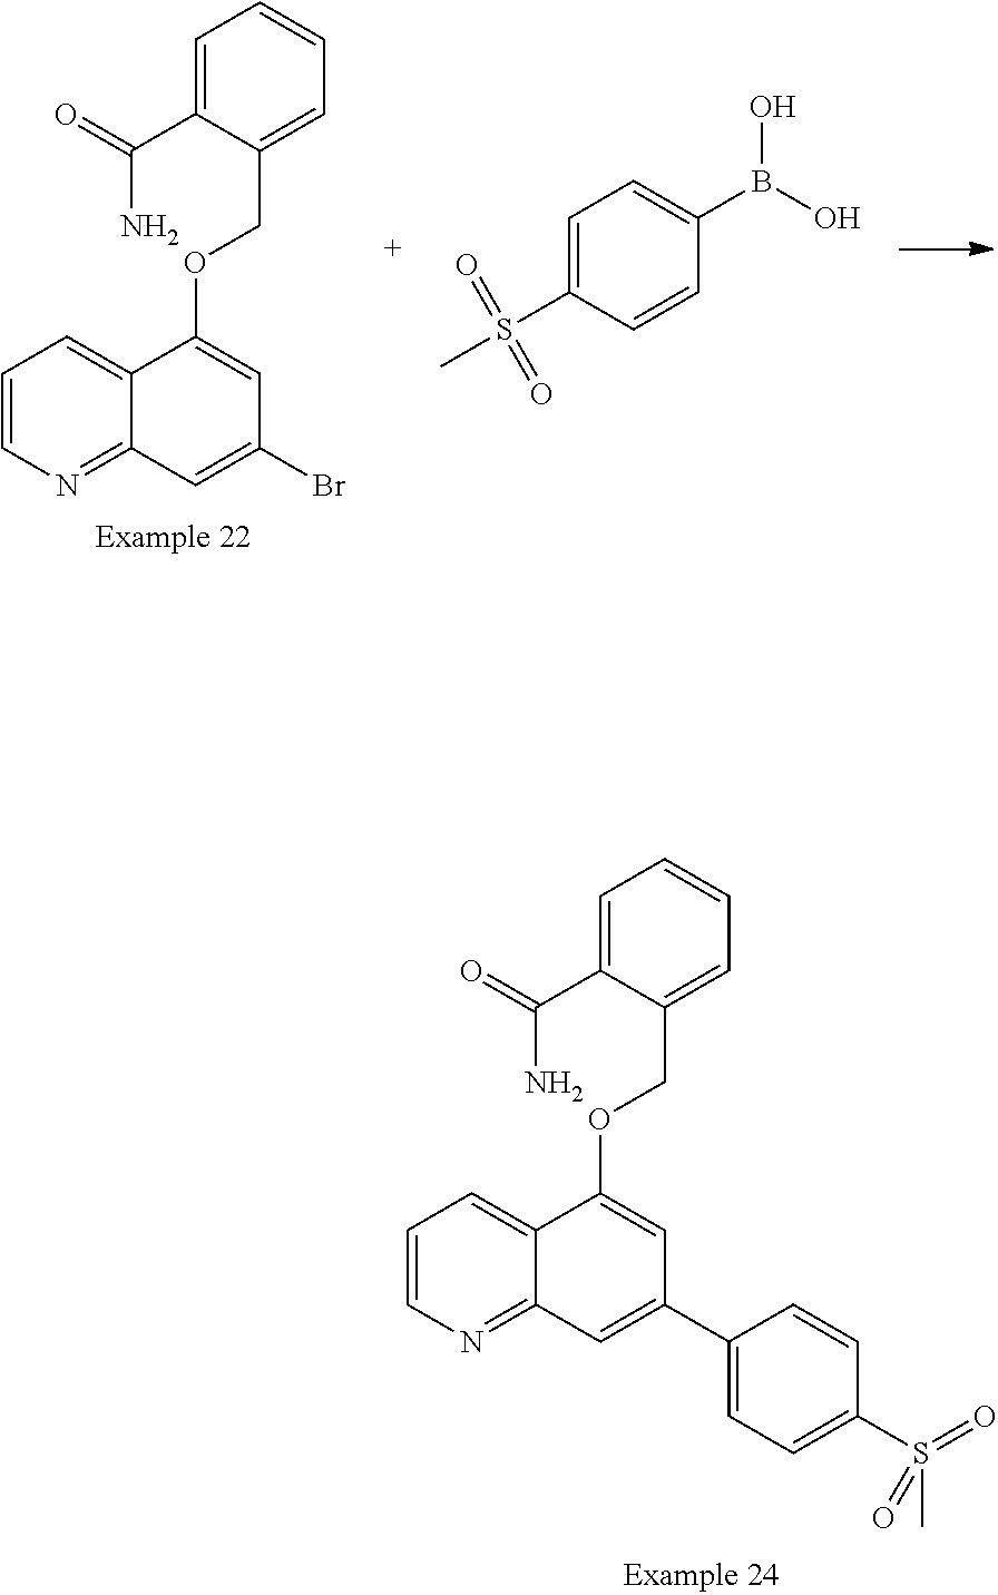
C1=C(C(=O)N)C(COC2=CC(C3=CC=C(S(C)(=O)=O)C=C3)=CC3=NC=CC=C23)=CC=C1.C1=C(C(=O)N)C(COC2=CC(Br)=CC3=NC=CC=C23)=CC=C1.C1=C(S(C)(=O)=O)C=CC(B(O)O)=C1
